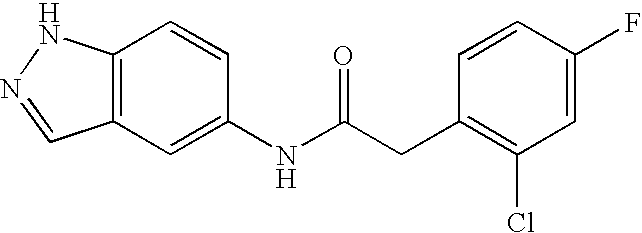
C12=C(C=C(NC(CC3=C(Cl)C=C(F)C=C3)=O)C=C1)C=NN2
